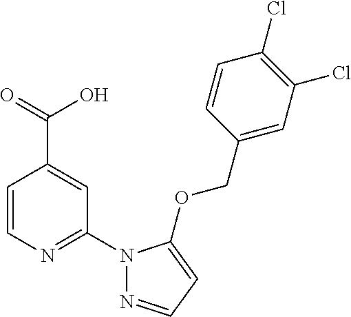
C1=CN=C(N2N=CC=C2OCC2=CC(Cl)=C(Cl)C=C2)C=C1C(=O)O
